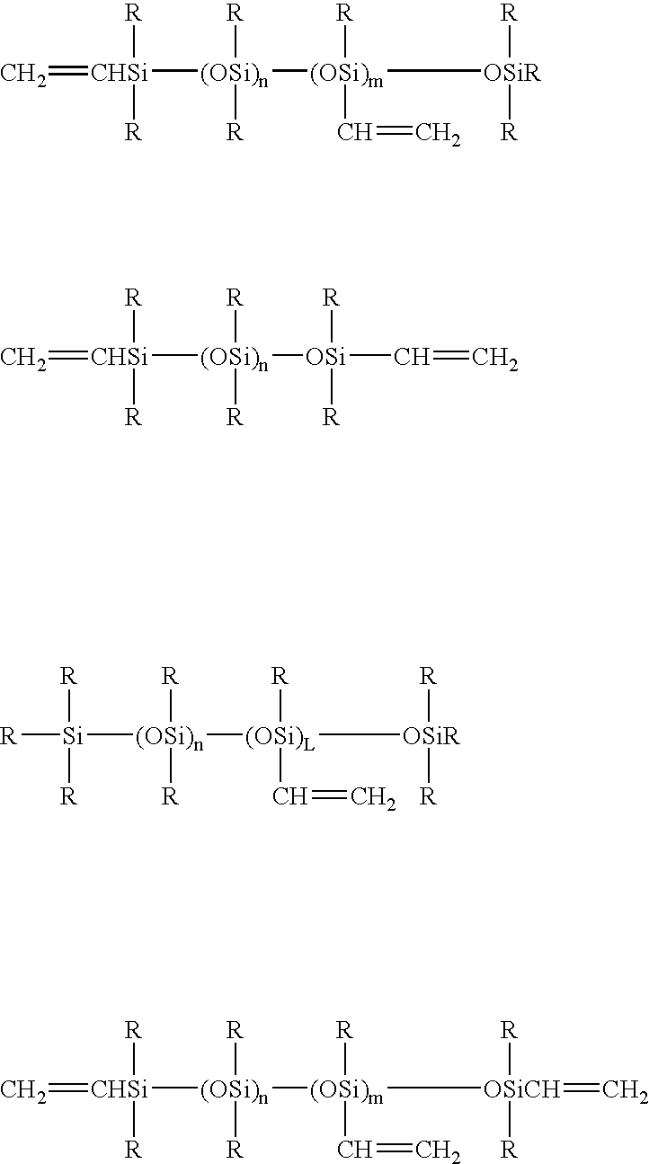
C=[CHSi]([R])([R])[(OSi)n]([(OSi)m]([OSiR]([R])[R])([R])C=C)([R])[R].C=[CHSi]([R])([R])[(OSi)n]([OSi](C=C)([R])[R])([R])[R].[R][Si]([(OSi)n]([(OSi)L]([R])(C=C)[OSiR]([R])[R])([R])[R])([R])[R].C=[CHSi]([R])([R])[(OSi)n]([(OSi)m]([OSiCH]([R])([R])=C)([R])C=C)([R])[R]
